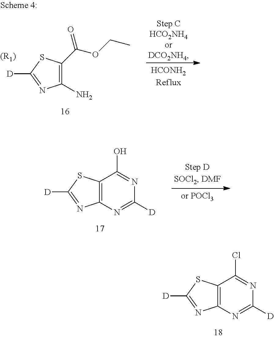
C12=C(SC([D])=N1)C(O)=NC([D])=N2.C1(N)=C(C(=O)OCC)SC([D])=N1.[(R1)].C12=C(SC([D])=N1)C(Cl)=NC([D])=N2
